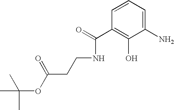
C1(N)=CC=CC(C(=O)NCCC(OC(C)(C)C)=O)=C1O
